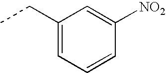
CCC1=CC=CC([NO2])=C1
